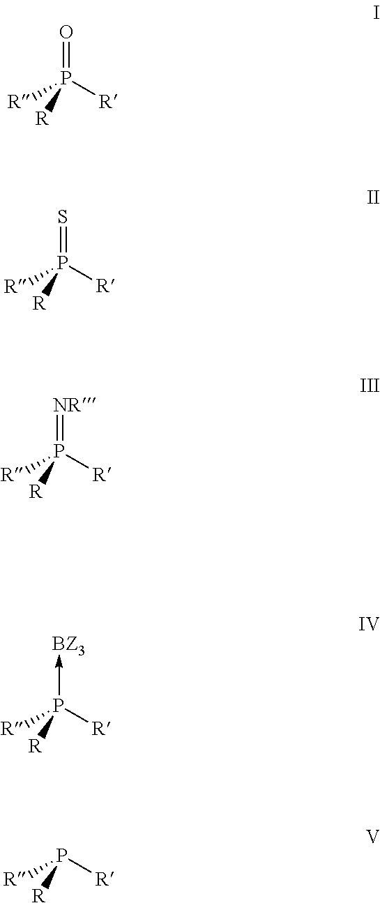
[R]P([R])(=O)[R].[R]P([R])(=S)[R].[R]P([R])(=[NR])[R].[R]P([R])[R].[R]P([R])([R])->[BZ3]
